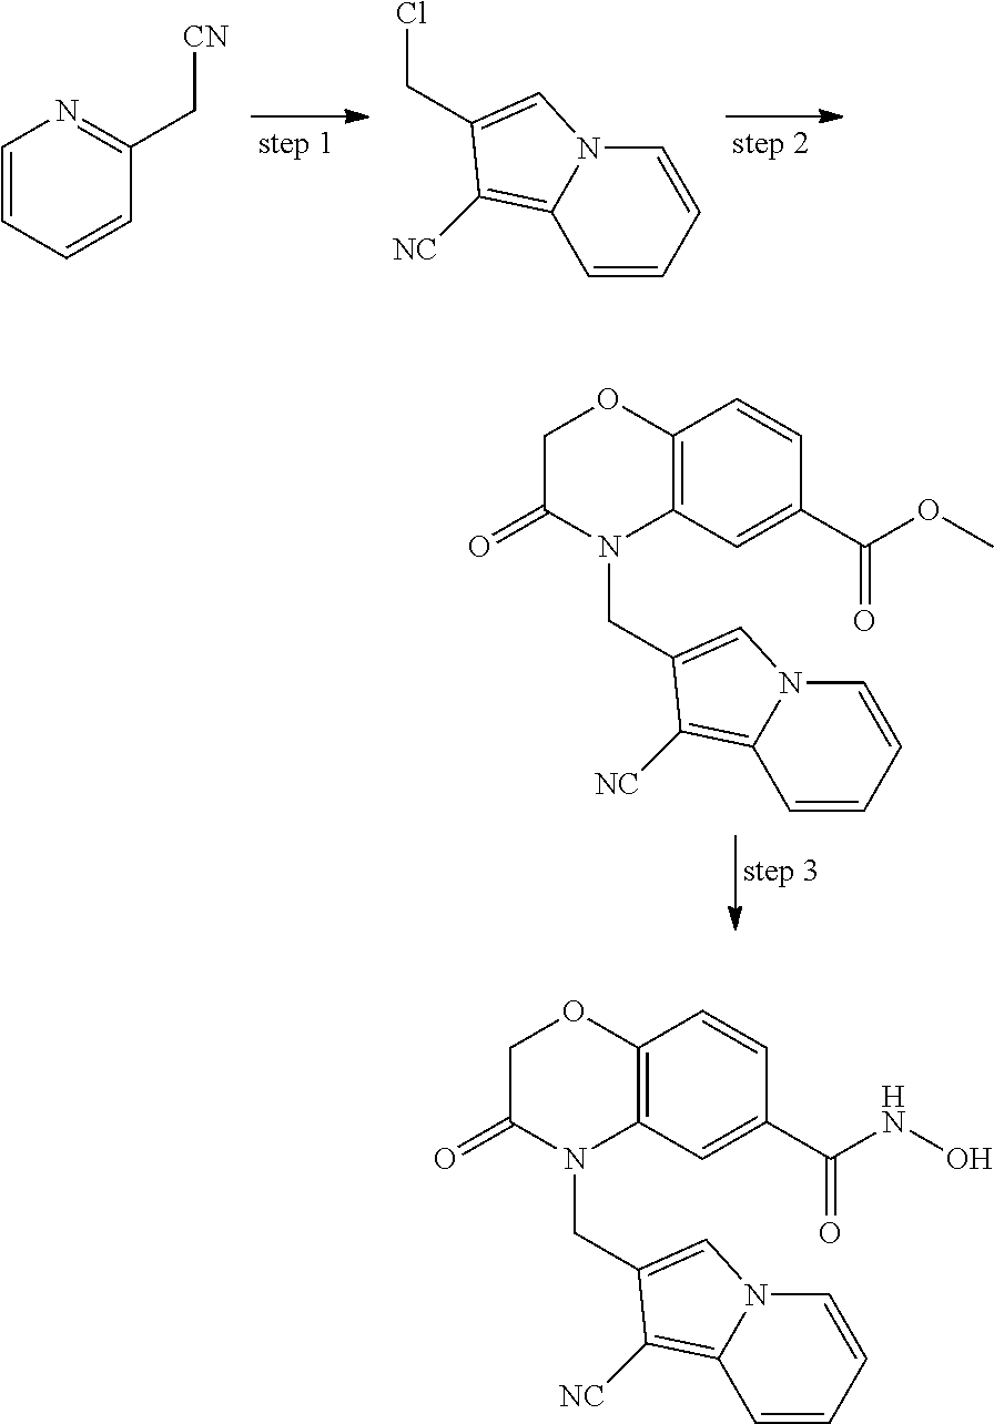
C1=CC=CC(C[CN])=N1.C1=CC=CC2=C([NC])C(CCl)=CN12.C1C(=O)N(CC2=CN3C=CC=CC3=C2[NC])C2=C(O1)C=CC(C(=O)OC)=C2.C1C(=O)N(CC2=CN3C=CC=CC3=C2[NC])C2=C(O1)C=CC(C(=O)NO)=C2
